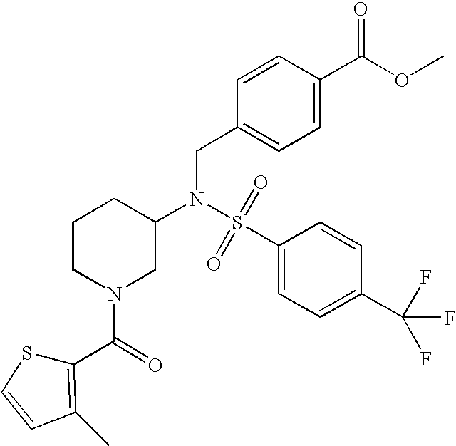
S(=O)(N(CC1=CC=C(C(OC)=O)C=C1)C1CN(C(C2=C(C)C=CS2)=O)CCC1)(C1=CC=C(C(F)(F)F)C=C1)=O
